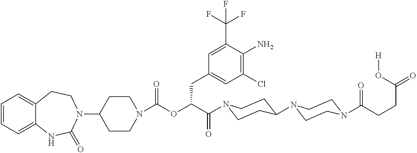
C1(N2CCC3=CC=CC=C3NC2=O)CCN(C(=O)OC(C(=O)N2CCC(N3CCN(C(CCC(O[H])=O)=O)CC3)CC2)CC2=CC(Cl)=C(N)C(C(F)(F)F)=C2)CC1
